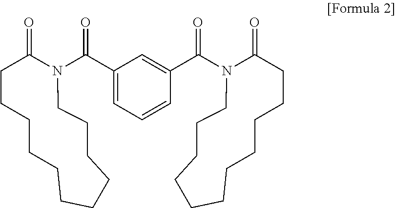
C1(C(N2C(=O)CCCCCCCCCCC2)=O)=CC=CC(C(=O)N2C(=O)CCCCCCCCCCC2)=C1
